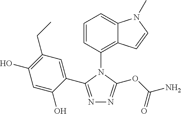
N1=C(C2=CC(CC)=C(O)C=C2O)N(C2=C3C(=CC=C2)N(C)C=C3)C(OC(=O)N)=N1
